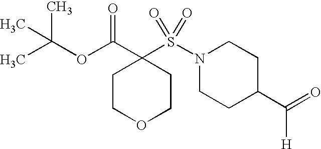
C1COCCC1(C(=O)OC(C)(C)C)S(=O)(=O)N1CCC(C(=O)[H])CC1
